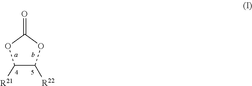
C1([R21])C([R22])OC(=O)O1
